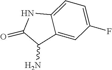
C1(N)C2=CC(F)=CC=C2NC1=O
